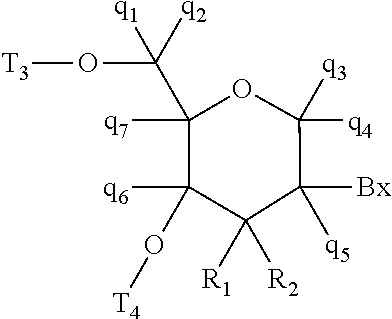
O(C1([q6])C([R2])([R1])C([Bx])([q5])C([q3])([q4])OC1(C(O[T3])([q1])[q2])[q7])[T4]
